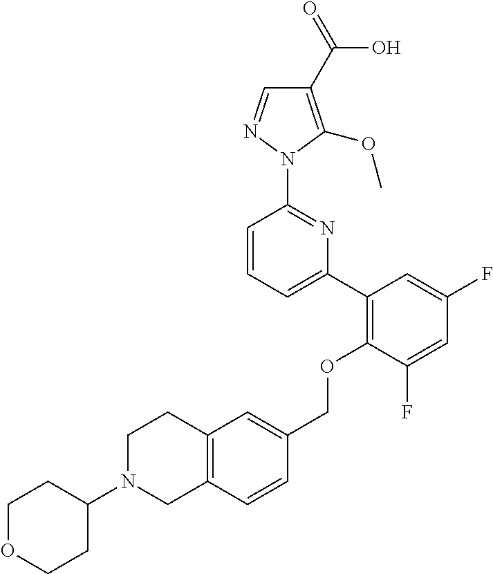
C1(C2=C(OCC3=CC4=C(C=C3)CN(C3CCOCC3)CC4)C(F)=CC(F)=C2)=CC=CC(N2N=CC(C(=O)O)=C2OC)=N1
